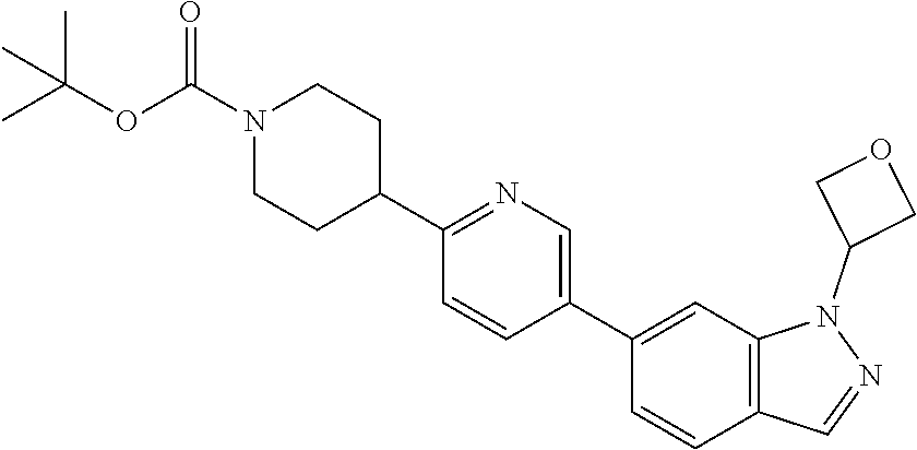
C1(C2=CN=C(C3CCN(C(=O)OC(C)(C)C)CC3)C=C2)=CC2=C(C=C1)C=NN2C1COC1
